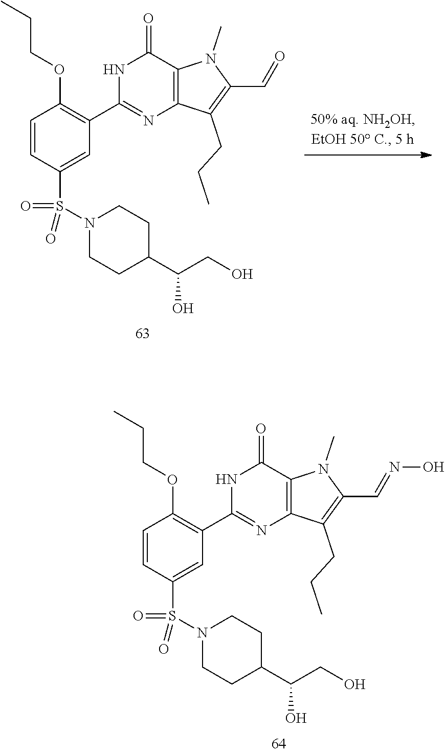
C1=CC(S(N2CCC(C(CO)O)CC2)(=O)=O)=CC(C2=NC3=C(C(=O)N2)N(C)C(C=O)=C3CCC)=C1OCCC.C1=CC(S(N2CCC(C(CO)O)CC2)(=O)=O)=CC(C2=NC3=C(C(=O)N2)N(C)C(C=NO)=C3CCC)=C1OCCC
